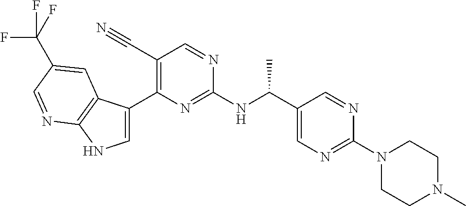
C1(C#N)=C(C2=CNC3=C2C=C(C(F)(F)F)C=N3)N=C(NC(C2=CN=C(N3CCN(C)CC3)N=C2)C)N=C1
